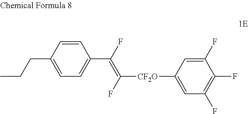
C1(C(F)=C(F)[CF2O]C2=CC(F)=C(F)C(F)=C2)=CC=C(CCC)C=C1
